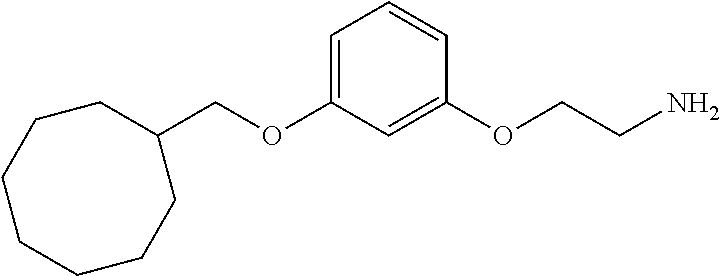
C1(COC2=CC=CC(OCCN)=C2)CCCCCCC1
